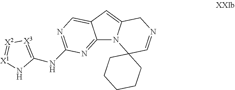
C12=NC(NC3=[X3][X2]=[X1]N3)=NC=C1C=C1N2C2(C=NC1)CCCCC2
